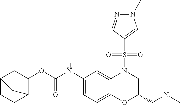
C1(NC(OC2CC3CCC2C3)=O)=CC=C2C(=C1)N(S(C1=CN(C)N=C1)(=O)=O)CC(CN(C)C)O2
